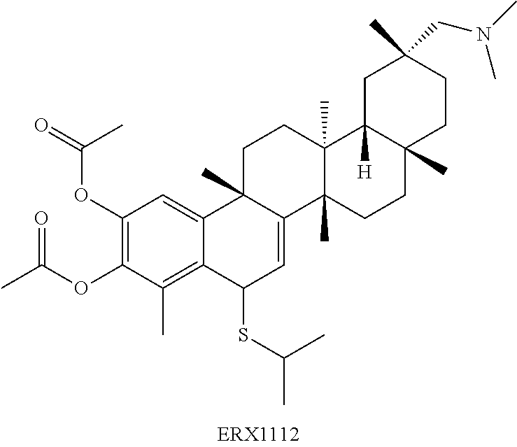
C1(OC(=O)C)=C(OC(C)=O)C(C)=C2C(=C1)C1(C)C(=CC2SC(C)C)C2(C)C(C)(CC1)C1([H])C(C)(CC2)CCC(C)(CN(C)C)C1
